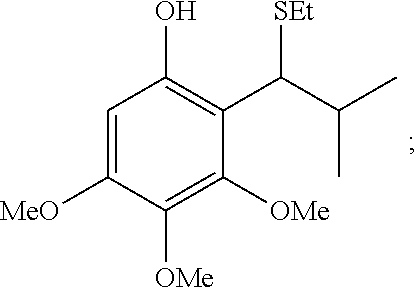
C1=C([MeO])C([OMe])=C([OMe])C(C(C(C)C)[SEt])=C1O
